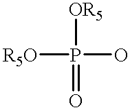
[OR5]P(O)([R5O])=O
